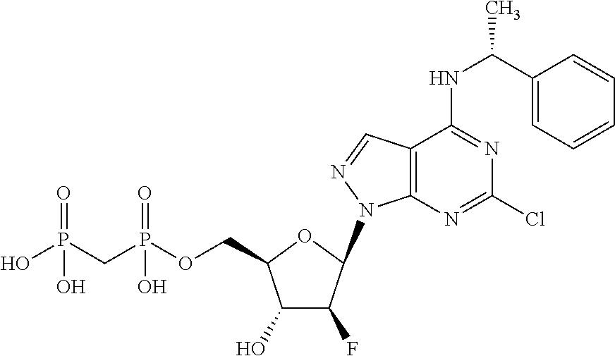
N1(C2C(F)C(O)C(COP(CP(O)(=O)O)(=O)O)O2)N=CC2=C1N=C(Cl)N=C2NC(C1=CC=CC=C1)C
